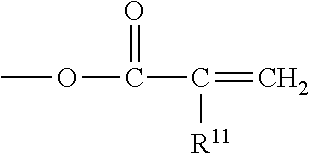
O=C(OC)C(=C)[R11]
